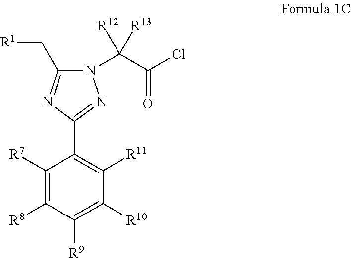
C1([R7])=C([R8])C([R9])=C([R10])C([R11])=C1C1=NN(C(C(Cl)=O)([R12])[R13])C(C[R1])=N1
